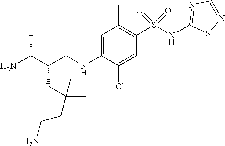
C1=C(NCC(C(N)C)CC(CCN)(C)C)C(Cl)=CC(S(NC2=NC=NS2)(=O)=O)=C1C
